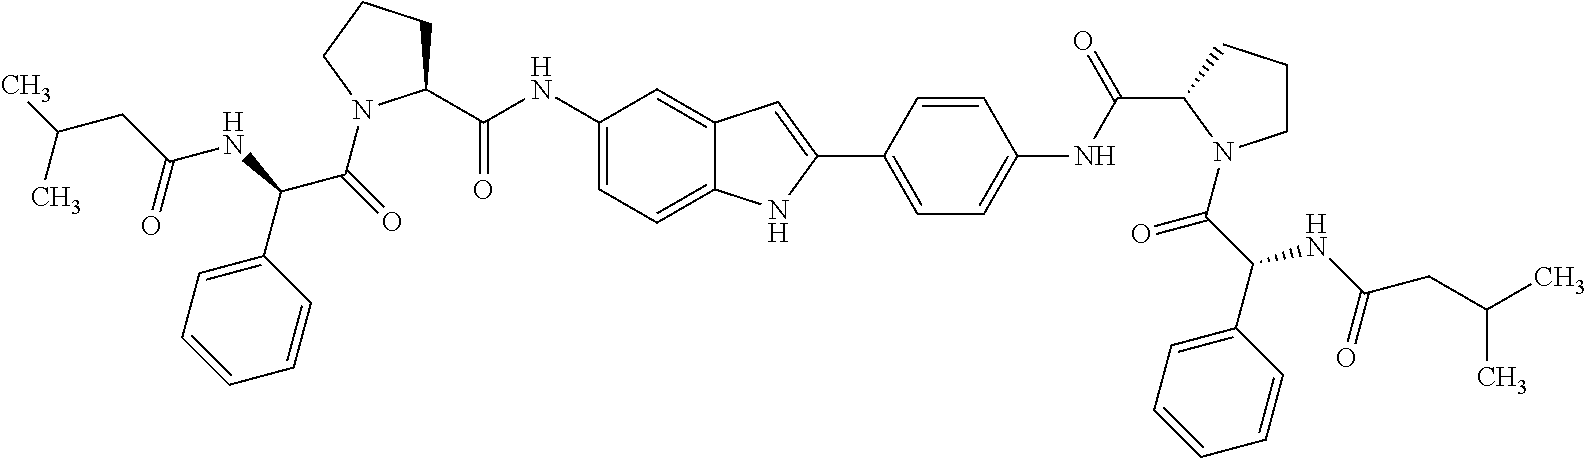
C(C(=O)N1C(C(=O)NC2=CC=C3C(=C2)C=C(C2=CC=C(NC(=O)C4CCCN4C(=O)C(C4=CC=CC=C4)NC(CC(C)C)=O)C=C2)N3)CCC1)(C1=CC=CC=C1)NC(CC(C)C)=O
